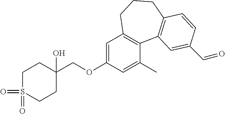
C1S(=O)(=O)CCC(O)(COC2=CC3=C(C(C)=C2)C2=C(CCC3)C=CC(C=O)=C2)C1
